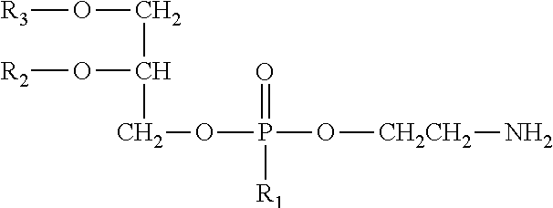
[R3]OCC(COP(=O)(O[CH2CH2]N)[R1])O[R2]
